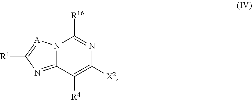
C12=NC([R1])=[A]N1C([R16])=NC([X2])=C2[R4]
